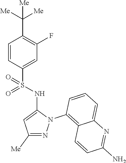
C1=CC(S(NC2=CC([Me])=NN2C2=C3C(=CC=C2)N=C(N)C=C3)(=O)=O)=CC(F)=C1C([Me])([Me])[Me]
